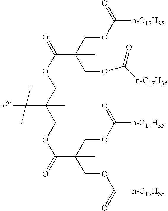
C(OC([n-C17H35])=O)C(COC(=O)[n-C17H35])(C)C(OCC(COC(=O)C(COC([n-C17H35])=O)(COC([n-C17H35])=O)C)(C)C([R9*])(C)C)=O
